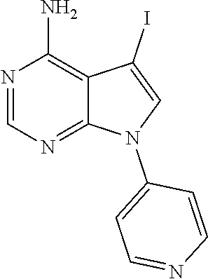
N1=C2C(=C(N)N=C1)C(I)=CN2C1=CC=NC=C1
